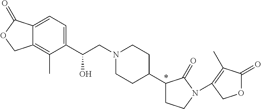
N1(CC(C2=CC=C3C(=C2C)COC3=O)O)CCC(C2CCN(C3=C(C)C(=O)OC3)C2=O)CC1
